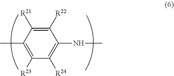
C1(C)=C([R23])C([R24])=C(NC)C([R22])=C1[R21]
